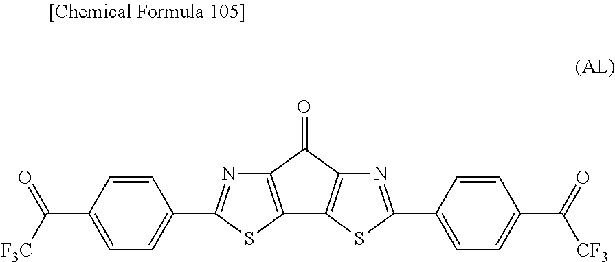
C12=C(C(=O)C3=C1SC(C1=CC=C(C(=O)[CF3])C=C1)=N3)N=C(C1=CC=C(C([F3C])=O)C=C1)S2
